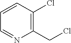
C1(Cl)=C(CCl)N=CC=C1
